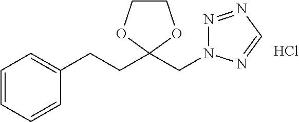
C1=CC=CC=C1CCC1(CN2N=NC=N2)OCCO1.Cl
